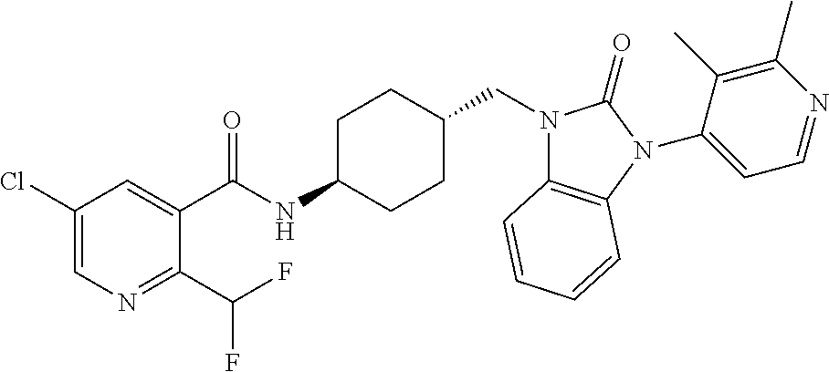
C1(Cl)=CN=C(C(F)F)C(C(NC2CCC(CN3C4=C(N(C5=CC=NC(C)=C5C)C3=O)C=CC=C4)CC2)=O)=C1
